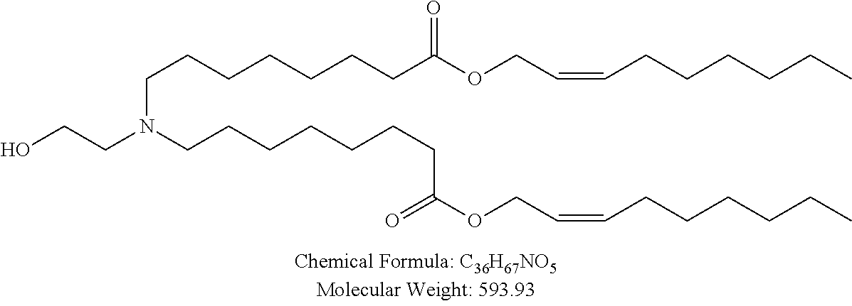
OCCN(CCCCCCCC(OCC=CCCCCCC)=O)CCCCCCCC(OCC=CCCCCCC)=O
